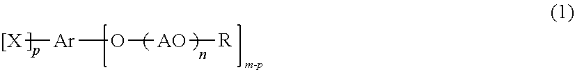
[Ar]([[X])O[AO][R]
